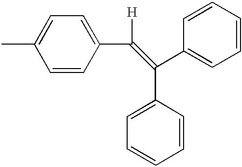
C1(C([H])=C(C2=CC=CC=C2)C2=CC=CC=C2)=CC=C(C)C=C1
